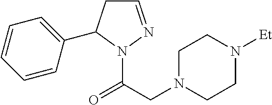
C1C=NN(C(=O)CN2CCN([Et])CC2)C1C1=CC=CC=C1
